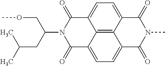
C1(=O)C2=CC=C3C4=C2C(=CC=C4C(=O)N(C)C3=O)C(=O)N1C(CC(C)C)COC
